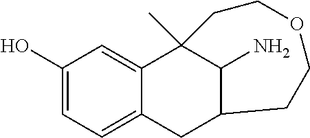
C1(O)=CC=C2C(=C1)C1(C)C(N)C(C2)CCOCC1
